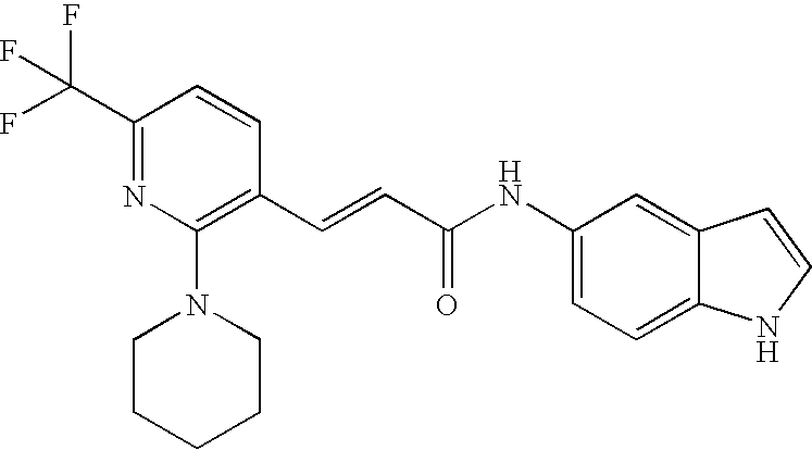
C(=CC(=O)NC1=CC=C2C(=C1)C=CN2)C1=C(N2CCCCC2)N=C(C(F)(F)F)C=C1
